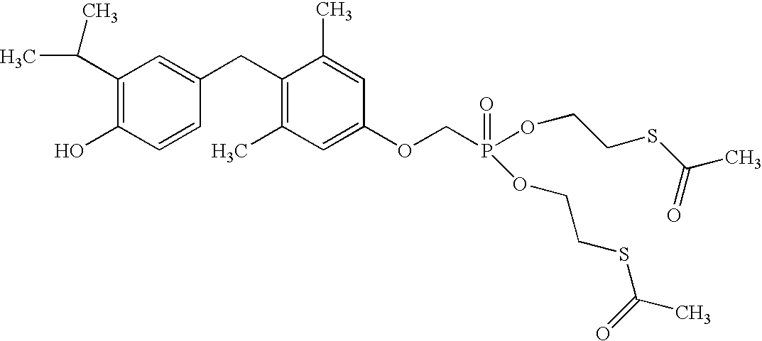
CC(C1=C(O)C=CC(CC2=C(C)C=C(OCP(OCCSC(C)=O)(=O)OCCSC(C)=O)C=C2C)=C1)C
